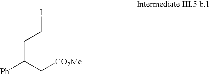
[Ph]C(C[CO2Me])CCI
